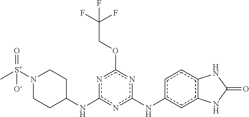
N(c1nc(OCC(F)(F)F)nc(NC2CCN([S+](C)(=O)[O-])CC2)n1)c1cc2c(cc1)NC(=O)N2
